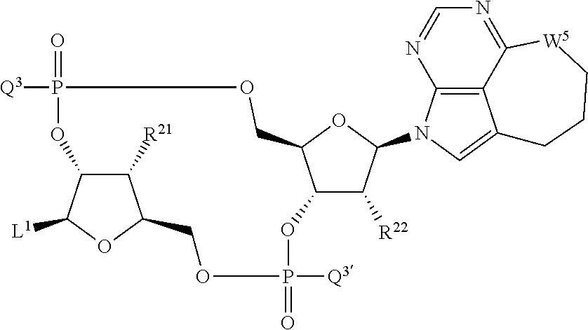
C12C([R22])C(N3C=C4C5=C3N=CN=C5[W5]CCC4)OC1COP(=O)([Q3])OC1C([R21])C(OC1[L1])COP(=O)([Q3])O2
